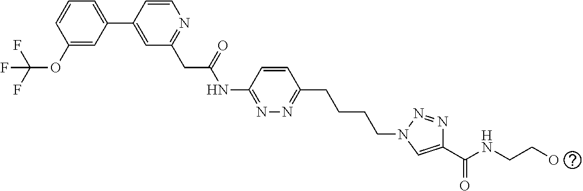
C1(OC(F)(F)F)=CC(C2=CC(CC(NC3=NN=C(CCCCN4C=C(C(NCCO)=O)N=N4)C=C3)=O)=NC=C2)=CC=C1
